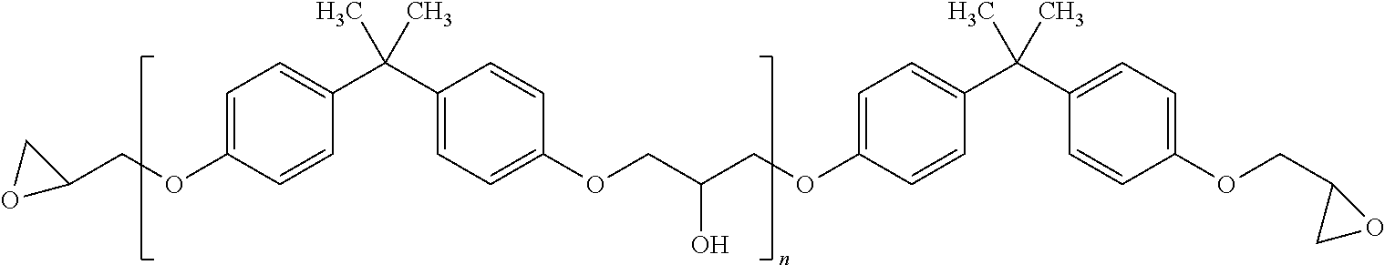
C1=C(OCC2CO2)C=CC(C(C2=CC=C(OCC(COC3=CC=C(C(C4=CC=C(OCC5CO5)C=C4)(C)C)C=C3)O)C=C2)(C)C)=C1
